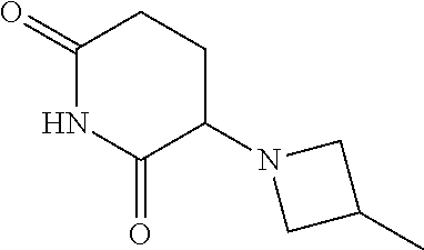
C1(=O)NC(=O)C(N2CC(C)C2)CC1
